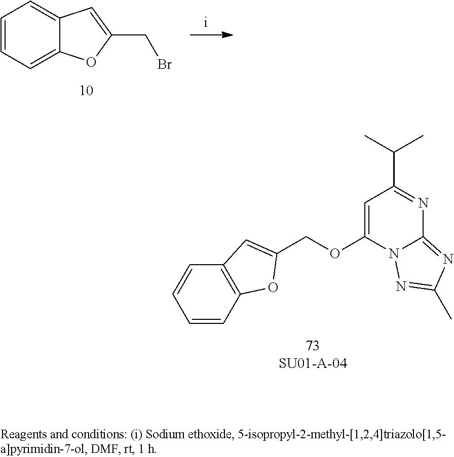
C1=CC=C2C(=C1)C=C(CBr)O2.C1=CC2=C(C=C1)C=C(COC1=CC(C(C)C)=NC3=NC(C)=NN13)O2
